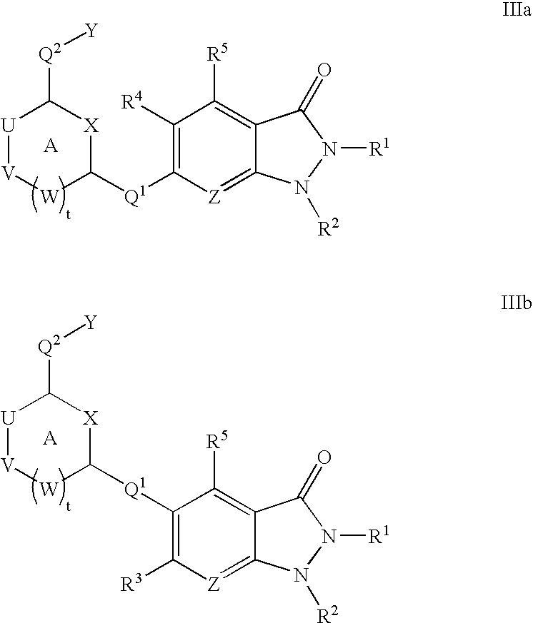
C1([R4])=C([Q1]C2[X]C([Q2][Y])[U][V][W]2)[Z]=C2C(=C1[R5])C(=O)N([R1])N2[R2].C1([Q1]C2[X]C([Q2][Y])[U][V][W]2)=C([R3])[Z]=C2C(=C1[R5])C(=O)N([R1])N2[R2]
